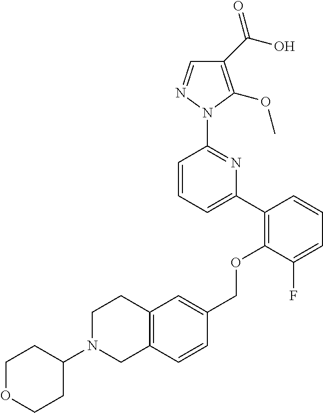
C1(C(O)=O)=C(OC)N(C2=NC(C3=C(OCC4=CC5=C(C=C4)CN(C4CCOCC4)CC5)C(F)=CC=C3)=CC=C2)N=C1
